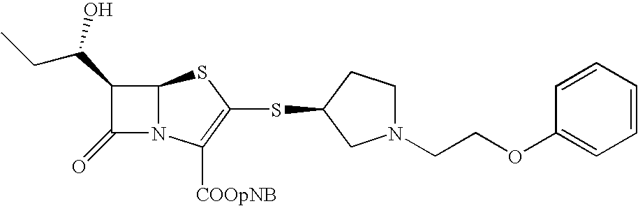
C(COC1=CC=CC=C1)N1CCC(SC2=C([COOpNB])N3C(S2)C(C(CC)O)C3=O)C1
